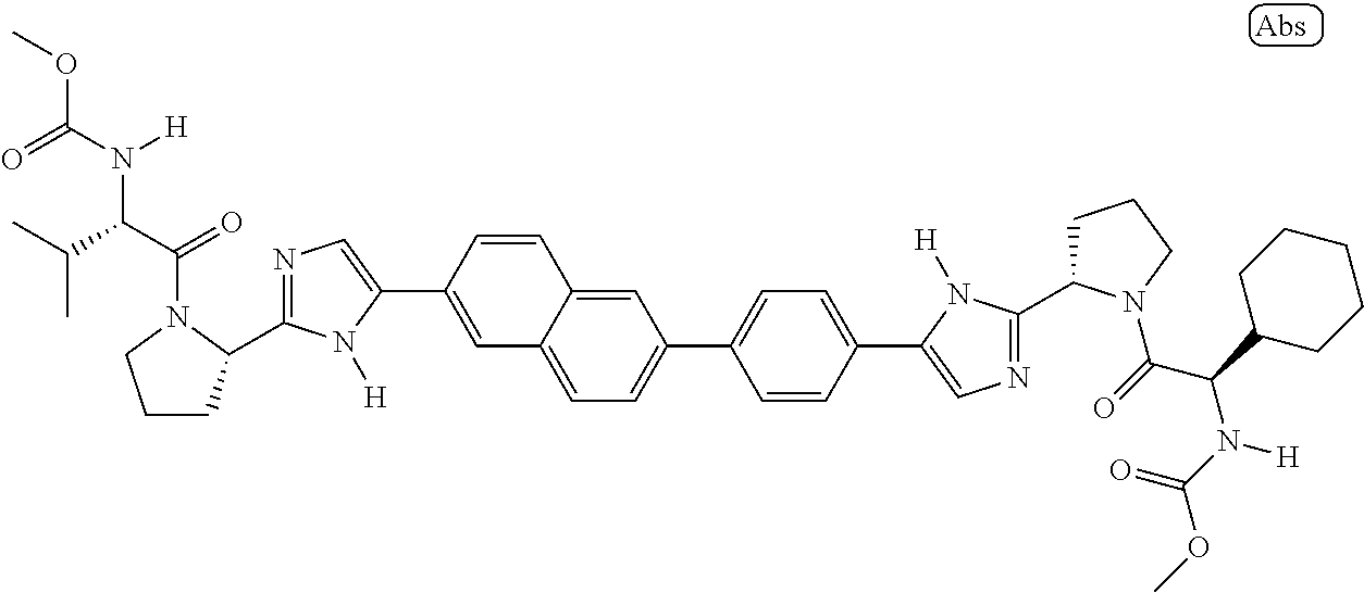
C1=C2C(=CC(C3=CC=C(C4=CN=C(C5CCCN5C(=O)C(C5CCCCC5)N([H])C(OC)=O)N4[H])C=C3)=C1)C=CC(C1=CN=C(C3CCCN3C(C(C(C)C)N(C(=O)OC)[H])=O)N1[H])=C2
